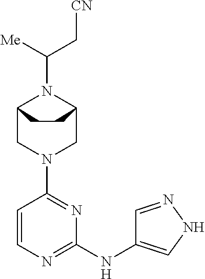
C12CN(C3=NC(NC4=CNN=C4)=NC=C3)CC(N1C([Me])C[CN])CC2
